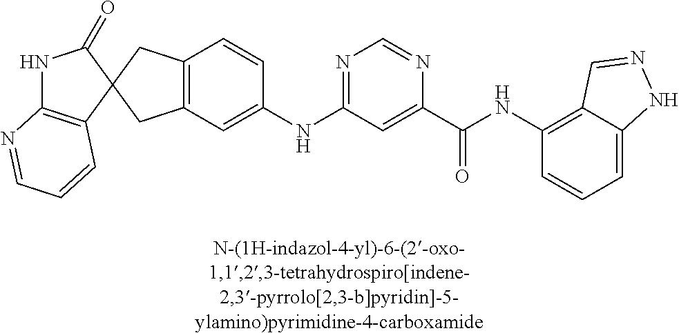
N1C2=C(C=CC=N2)C2(C1=O)CC1=C(C2)C=C(NC2=NC=NC(C(=O)NC3=C4C(=CC=C3)NN=C4)=C2)C=C1
